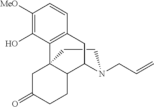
C1CN(CC=C)C2C3C1(C1=C(C=CC([MeO])=C1O)C2)CC(=O)CC3
